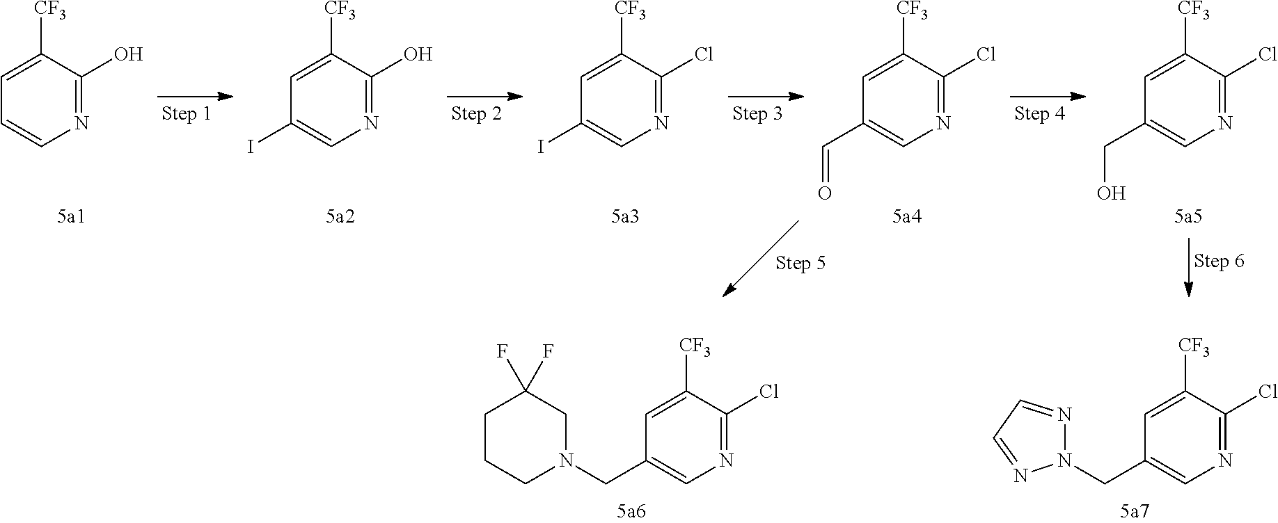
N1=C(O)C([CF3])=CC=C1.N1=C(O)C([CF3])=CC(I)=C1.N1=C(Cl)C([CF3])=CC(I)=C1.N1=C(Cl)C([CF3])=CC(C=O)=C1.N1=C(Cl)C([CF3])=CC(CO)=C1.N1=C(Cl)C([CF3])=CC(CN2CC(F)(F)CCC2)=C1.N1=C(Cl)C([CF3])=CC(CN2N=CC=N2)=C1
